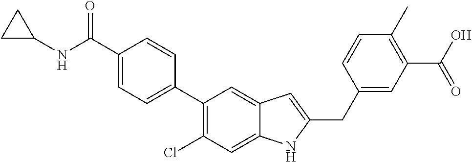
C(C1=CC=C(C2=C(Cl)C=C3C(=C2)C=C(CC2=CC(C(O)=O)=C(C)C=C2)N3)C=C1)(NC1CC1)=O
